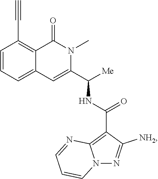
C1=CC=C2C(=C1C#C)C(=O)N(C)C(C([Me])NC(C1=C3N(N=C1[NH2])C=CC=N3)=O)=C2
